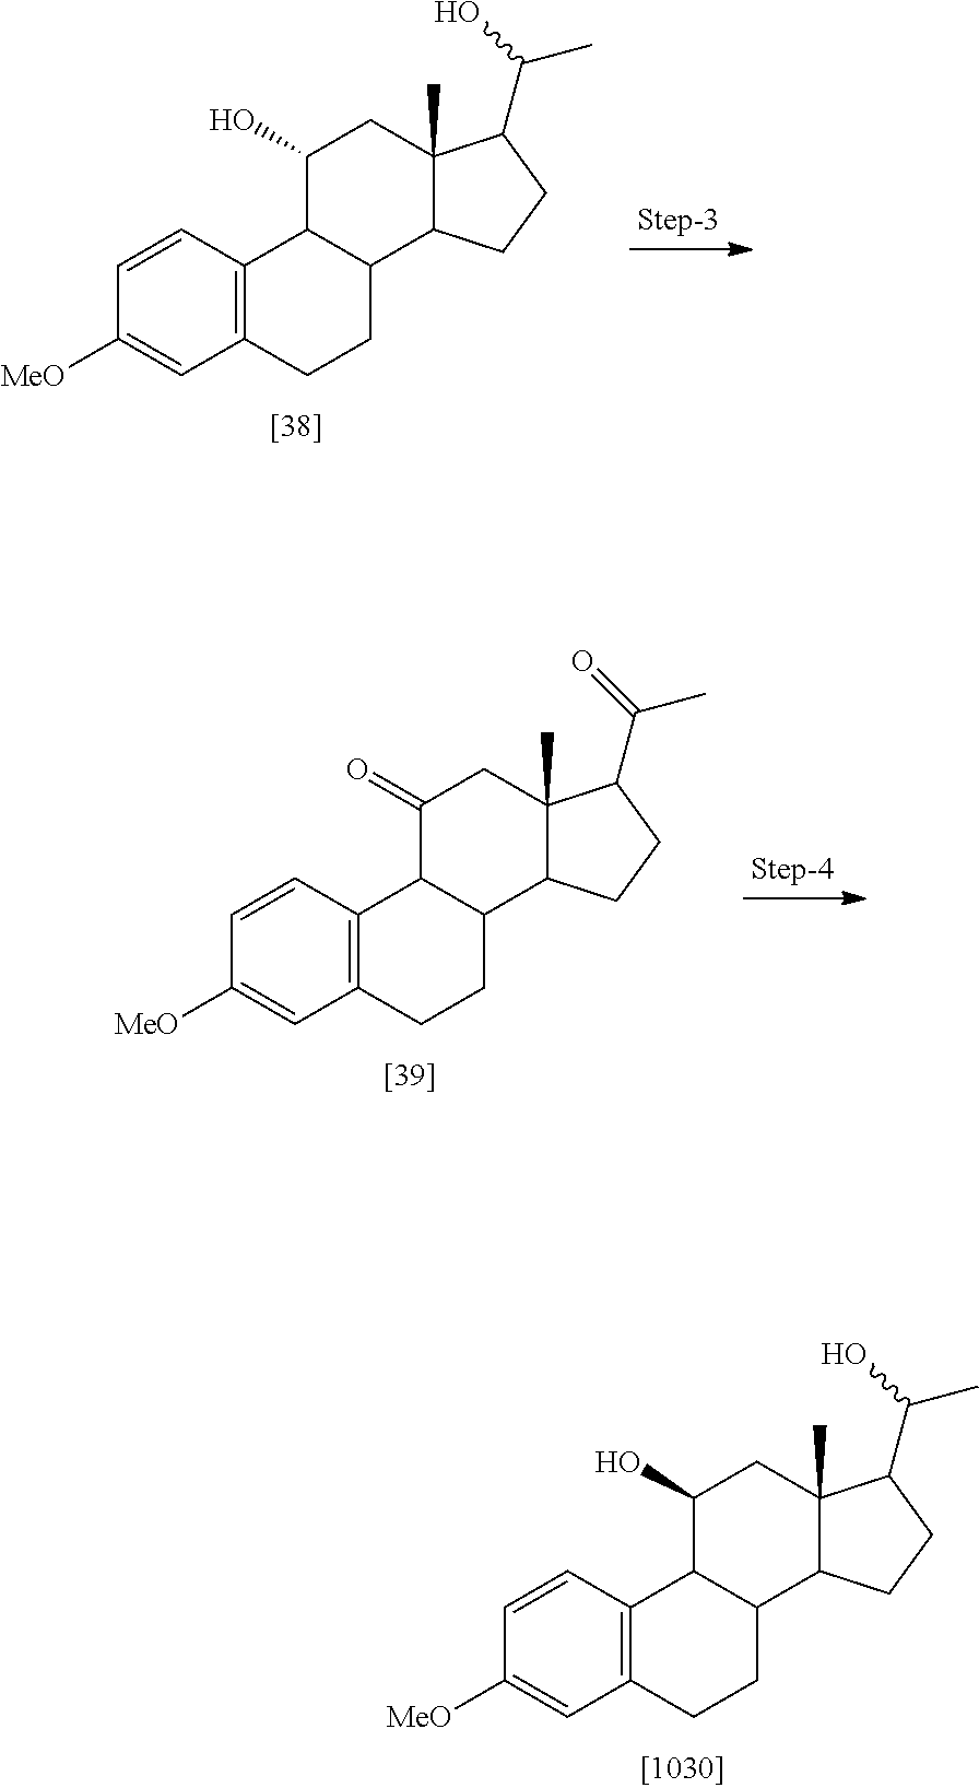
C12=C(CCC3C1C(O)CC1(C)C3CCC1C(O)C)C=C([MeO])C=C2.C12=C(CCC3C1C(=O)CC1(C)C3CCC1C(=O)C)C=C([MeO])C=C2.C12=C(CCC3C1C(O)CC1(C)C3CCC1C(O)C)C=C([MeO])C=C2
